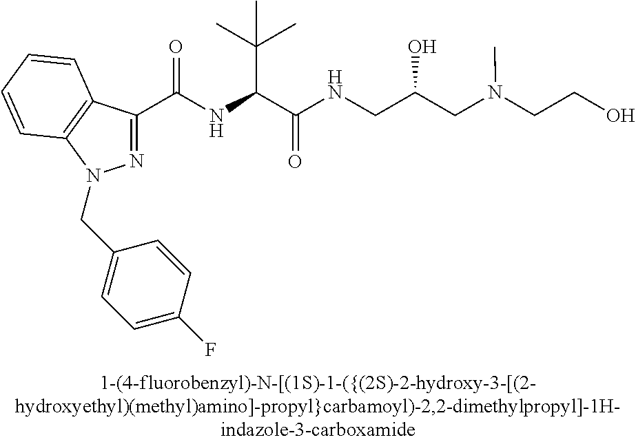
C(=O)(NC(C(C)(C)C)C(=O)NCC(CN(CCO)C)O)C1=NN(CC2=CC=C(F)C=C2)C2=C1C=CC=C2
